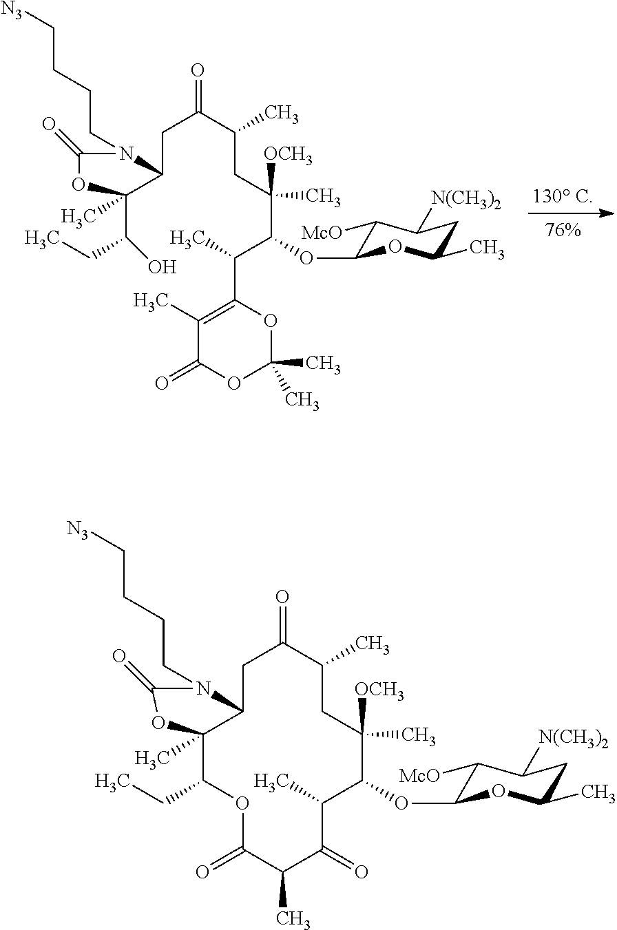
C(C)(CC([OCH3])(C)C(OC1C([McO])C([N(CH3)2])CC(C)O1)C(C)C1=C(C)C(=O)OC(C)(C)O1)C(CC1N(CCCC[N3])C(=O)OC1(C(O)CC)C)=O.C1(C)CC([OCH3])(C)C(OC2C([McO])C([N(CH3)2])CC(C)O2)C(C)C(=O)C(C)C(=O)OC(CC)C2(C)C(CC1=O)N(CCCC[N3])C(=O)O2
